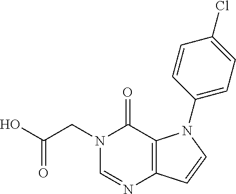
N1(CC(O)=O)C=NC2=C(N(C3=CC=C(Cl)C=C3)C=C2)C1=O
